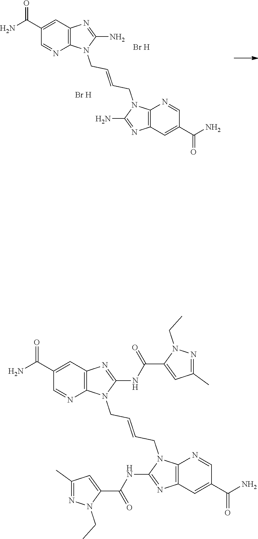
C12=C(C=C(C(N)=O)C=N1)N=C(NC(C1=CC(C)=NN1CC)=O)N2CC=CCN1C2=C(C=C(C(N)=O)C=N2)N=C1NC(=O)C1=CC(C)=NN1CC.C12=C(C=C(C(N)=O)C=N1)N=C(N)N2CC=CCN1C2=C(C=C(C(N)=O)C=N2)N=C1N.[Br H].[Br H]
